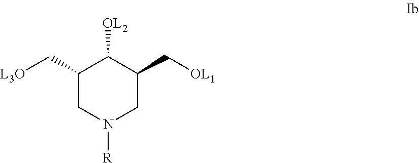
C1(C[L3O])CN([R])CC(C[OL1])C1[OL2]
